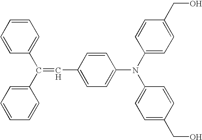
C1=CC(C(C2=CC=CC=C2)=CC2=CC=C(N(C3=CC=C(CO)C=C3)C3=CC=C(CO)C=C3)C=C2)=CC=C1
